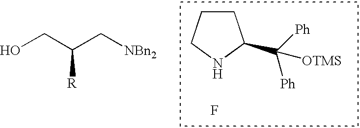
[NBn2]CC(CO)[R].C1CCNC1C([Ph])([Ph])[OTMS].F
